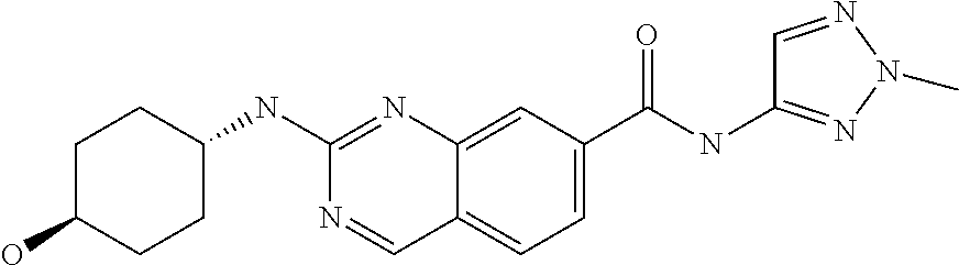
C1(O)CCC(NC2=NC3=CC(C(NC4=NN(C)N=C4)=O)=CC=C3C=N2)CC1
